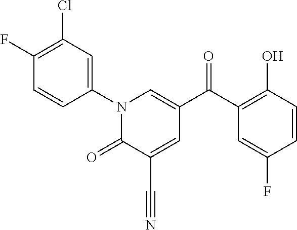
N1(C2=CC(Cl)=C(F)C=C2)C(=O)C(C#N)=CC(C(C2=C(O)C=CC(F)=C2)=O)=C1
